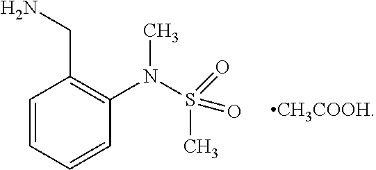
C1=CC=CC(N(S(C)(=O)=O)C)=C1CN.[CH3COOH]
